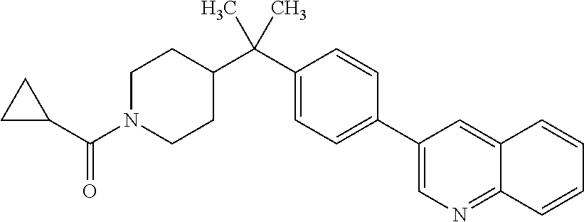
C1(C2=CC=C(C(C3CCN(C(C4CC4)=O)CC3)(C)C)C=C2)=CN=C2C(=C1)C=CC=C2
